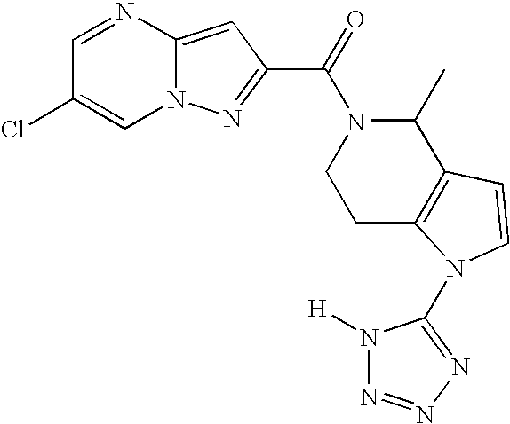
C1=NC2=CC(C(=O)N3C(C)C4=C(CC3)N(C3=NN=NN3[H])C=C4)=NN2C=C1Cl
